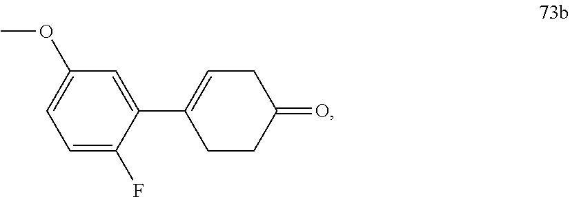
C1(C2=CCC(=O)CC2)=CC(OC)=CC=C1F
